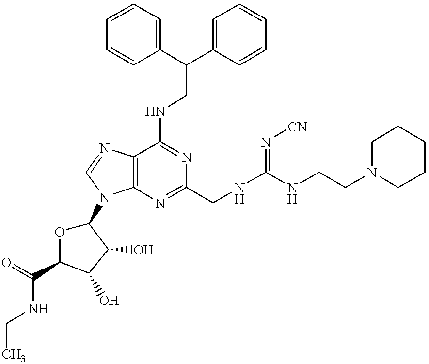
C12=C(N=C(CNC(NCCN3CCCCC3)=N[CN])N=C1NCC(C1=CC=CC=C1)C1=CC=CC=C1)N(C1OC(C(=O)NCC)C(O)C1O)C=N2
